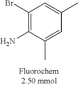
C1(Br)=C(N)C(C)=CC(C)=C1
